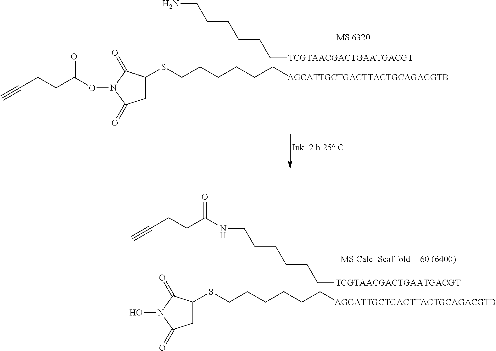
C1C(SCCCCCC[AGCATTGCTGACTTACTGCAGACGTB])C(=O)N(OC(CCC#C)=O)C1=O.NCCCCCC[TCGTAACGACTGAATGACGT].C1C(SCCCCCC[AGCATTGCTGACTTACTGCAGACGTB])C(=O)N(O)C1=O.C(C(NCCCCCC[TCGTAACGACTGAATGACGT])=O)CC#C
